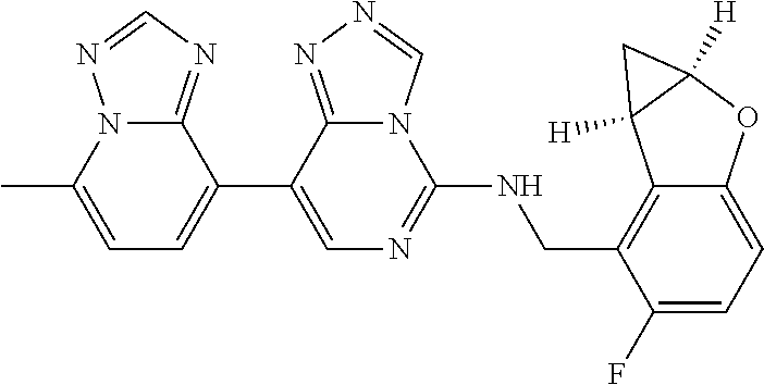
C1(C2=CC=C(C)N3C2=NC=N3)=CN=C(NCC2=C3C(=CC=C2F)OC2([H])C3([H])C2)N2C1=NN=C2
